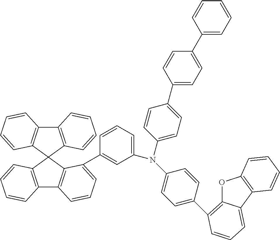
C12=C(C3(C4=C1C=CC=C4)C1=C(C4=C3C(C3=CC(N(C5=CC=C(C6=CC=C(C7=CC=CC=C7)C=C6)C=C5)C5=CC=C(C6=C7OC8=C(C7=CC=C6)C=CC=C8)C=C5)=CC=C3)=CC=C4)C=CC=C1)C=CC=C2
